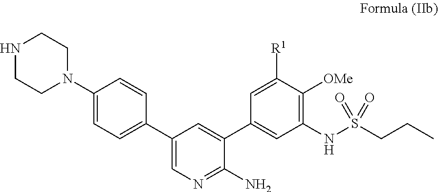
C1(C2=CC=C(N3CCNCC3)C=C2)=CN=C(N)C(C2=CC(NS(CCC)(=O)=O)=C([OMe])C([R1])=C2)=C1
